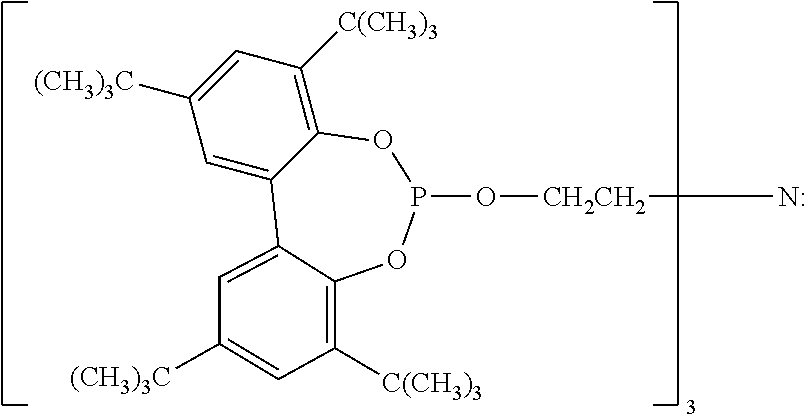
C1=C([(CH3)3C])C=C2C(=C1[C(CH3)3])OP(O[CH2CH2]N)OC1=C([C(CH3)3])C=C([(CH3)3C])C=C21
